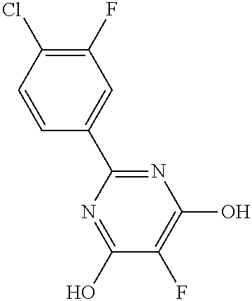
C1(F)=C(Cl)C=CC(C2=NC(O)=C(F)C(O)=N2)=C1
